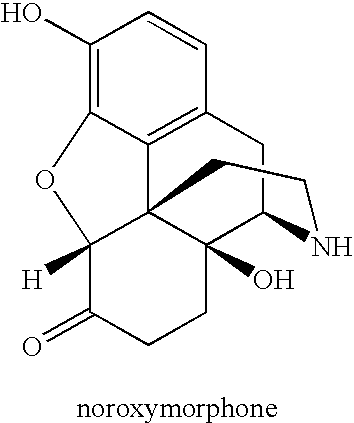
C1(O)=C2C3=C(C=C1)CC1C4(O)C3(C([H])(C(=O)CC4)O2)CCN1
